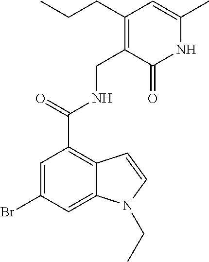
C1=C(Br)C=C2C(=C1C(NCC1=C(CCC)C=C(C)NC1=O)=O)C=CN2CC
